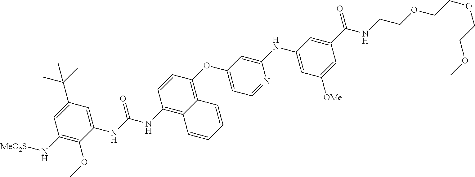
C1(NC(NC2=C3C(=C(OC4=CC=NC(NC5=CC([OMe])=CC(C(=O)NCCOCCOCCOC)=C5)=C4)C=C2)C=CC=C3)=O)=CC(C(C)(C)C)=CC(N[MeO2S])=C1OC
